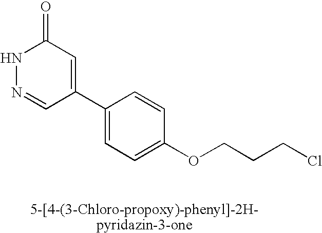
C1(C2=CC(=O)NN=C2)=CC=C(OCCCCl)C=C1
